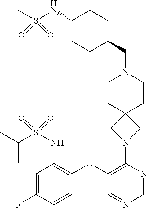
C1(OC2=C(NS(C(C)C)(=O)=O)C=C(F)C=C2)=C(N2CC3(C2)CCN(CC2CCC(NS(C)(=O)=O)CC2)CC3)N=CN=C1
